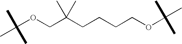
C(OCC(CCCCOC(C)(C)C)(C)C)(C)(C)C
